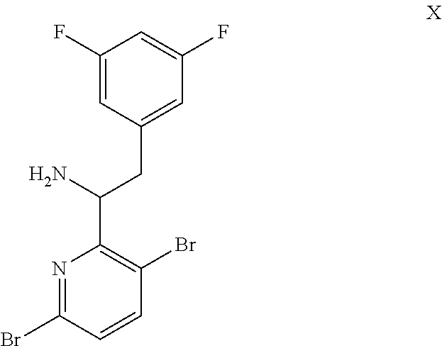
C1(F)=CC(CC(N)C2=C(Br)C=CC(Br)=N2)=CC(F)=C1
